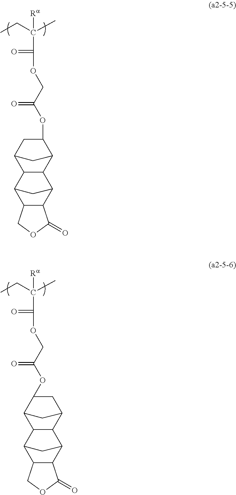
CCC(C)(C(OCC(OC1C2CC(C3C2C2C4C(C3C2)COC4=O)C1)=O)=O)[Ra].CCC(C)(C(OCC(OC1C2CC(C3C4C5C(C(C23)C4)COC5=O)C1)=O)=O)[Ra]
